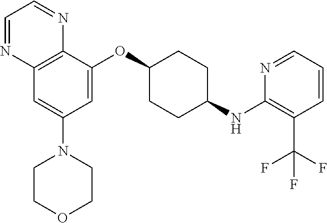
C12=C(C(OC3CCC(NC4=C(C(F)(F)F)C=CC=N4)CC3)=CC(N3CCOCC3)=C1)N=CC=N2
